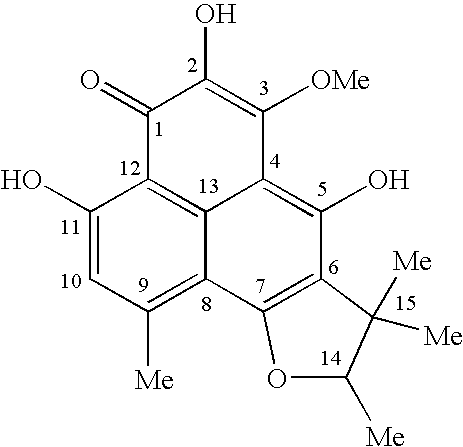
C1(O)=CC([Me])=C2C3=C1C(=O)C(O)=C([OMe])C3=C(O)C1=C2OC([Me])C1([Me])[Me]
